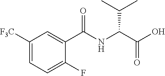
C1([F3C])=CC=C(F)C(C(NC(C(=O)O)C(C)C)=O)=C1
